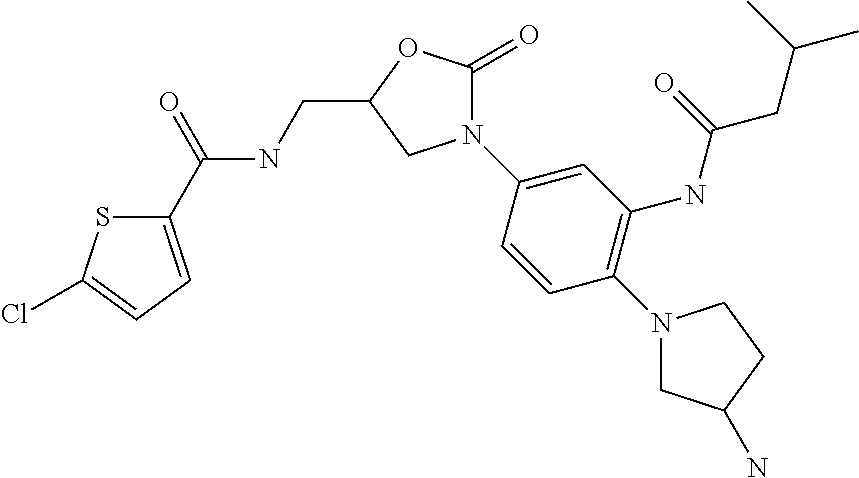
C1(C(=O)NCC2OC(=O)N(C3=CC(NC(CC(C)C)=O)=C(N4CC(N)CC4)C=C3)C2)=CC=C(Cl)S1
